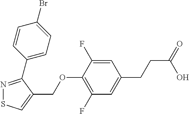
C1=C(F)C(OCC2=CSN=C2C2=CC=C(Br)C=C2)=C(F)C=C1CCC(=O)O
